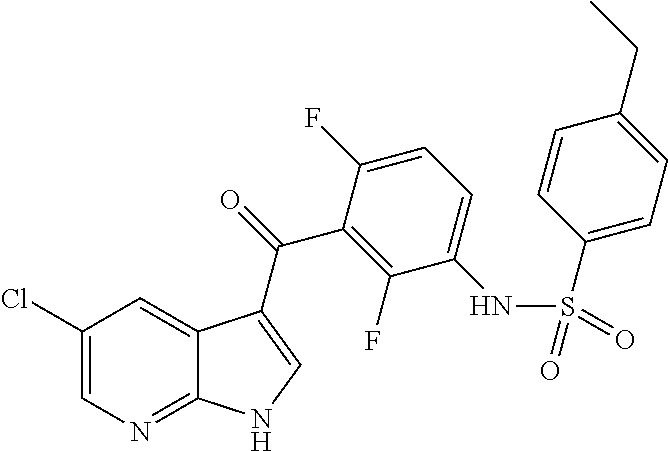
C1(Cl)=CN=C2C(=C1)C(C(=O)C1=C(F)C(NS(C3=CC=C(CC)C=C3)(=O)=O)=CC=C1F)=CN2
